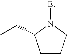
C1CCN([Et])C1CC
